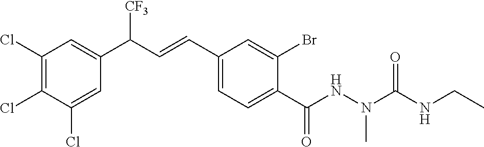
C1(Cl)=C(Cl)C(Cl)=CC(C(C=CC2=CC=C(C(NN(C(NCC)=O)C)=O)C(Br)=C2)[CF3])=C1
